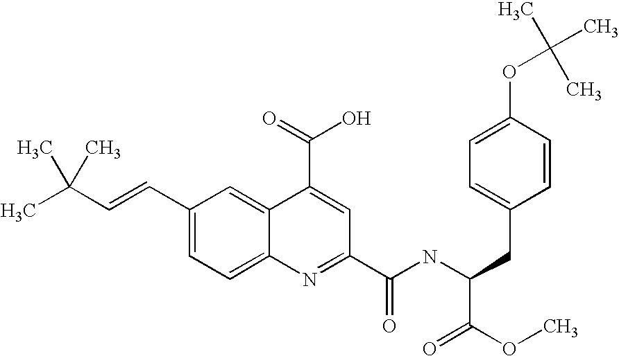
C1(C=CC(C)(C)C)=CC=C2C(=C1)C(C(=O)O)=CC(C(NC(CC1=CC=C(OC(C)(C)C)C=C1)C(=O)OC)=O)=N2
